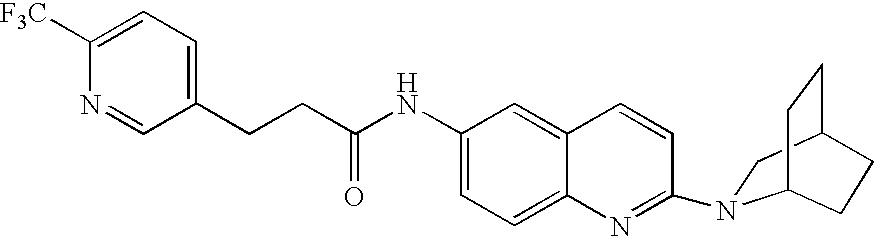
C1(NC(=O)CCC2=CC=C([F3C])N=C2)=CC=C2C(=C1)C=CC(N1CC3CCC1CC3)=N2
